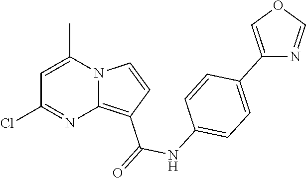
C1=C(C)N2C(=C(C(=O)NC3=CC=C(C4=COC=N4)C=C3)C=C2)N=C1Cl
